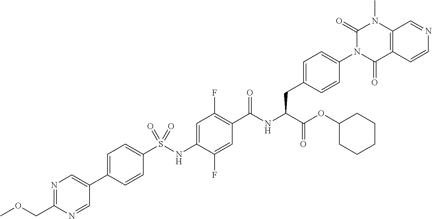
C1=C(C2=CN=C(COC)N=C2)C=CC(S(NC2=CC(F)=C(C(NC(C(OC3CCCCC3)=O)CC3=CC=C(N4C(=O)C5=C(N(C)C4=O)C=NC=C5)C=C3)=O)C=C2F)(=O)=O)=C1
